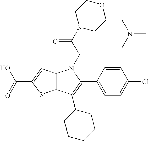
C12=C(C(C3CCCCC3)=C(C3=CC=C(Cl)C=C3)N1CC(N1CC(CN(C)C)OCC1)=O)SC(C(=O)O)=C2
